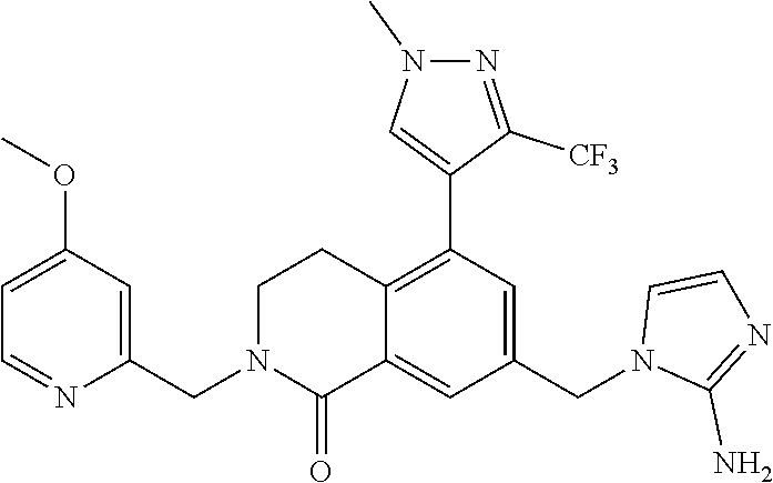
C1(OC)=CC=NC(CN2C(=O)C3=CC(CN4C(N)=NC=C4)=CC(C4=CN(C)N=C4[CF3])=C3CC2)=C1
